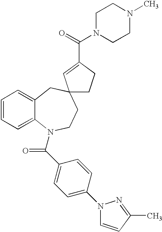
C1=CC=C2C(=C1)CC1(CCN2C(C2=CC=C(N3C=CC(C)=N3)C=C2)=O)CCC(C(=O)N2CCN(C)CC2)=C1
